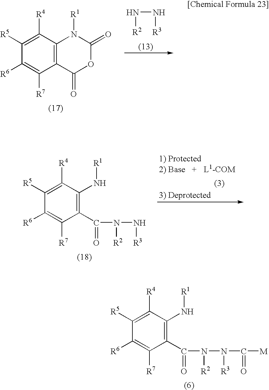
C12=C(C([R4])=C([R5])C([R6])=C1[R7])N([R1])C(=O)OC2=O.N([R2])N[R3].C1(C(=O)N([R2])N([R3])C(=O)[M])=C(N[R1])C([R4])=C([R5])C([R6])=C1[R7].C1(C(=O)N([R2])N[R3])=C(N[R1])C([R4])=C([R5])C([R6])=C1[R7]
